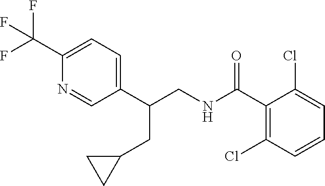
C1(C(F)(F)F)=CC=C(C(CNC(C2=C(Cl)C=CC=C2Cl)=O)CC2CC2)C=N1
